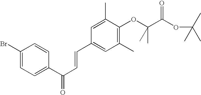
C1(C(C=CC2=CC(C)=C(OC(C(OC(C)(C)C)=O)(C)C)C(C)=C2)=O)=CC=C(Br)C=C1
